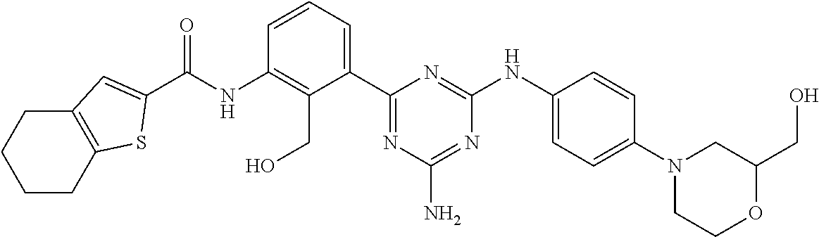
N(C1=C(CO)C(C2=NC(N)=NC(NC3=CC=C(N4CCOC(CO)C4)C=C3)=N2)=CC=C1)C(=O)C1=CC2=C(CCCC2)S1
